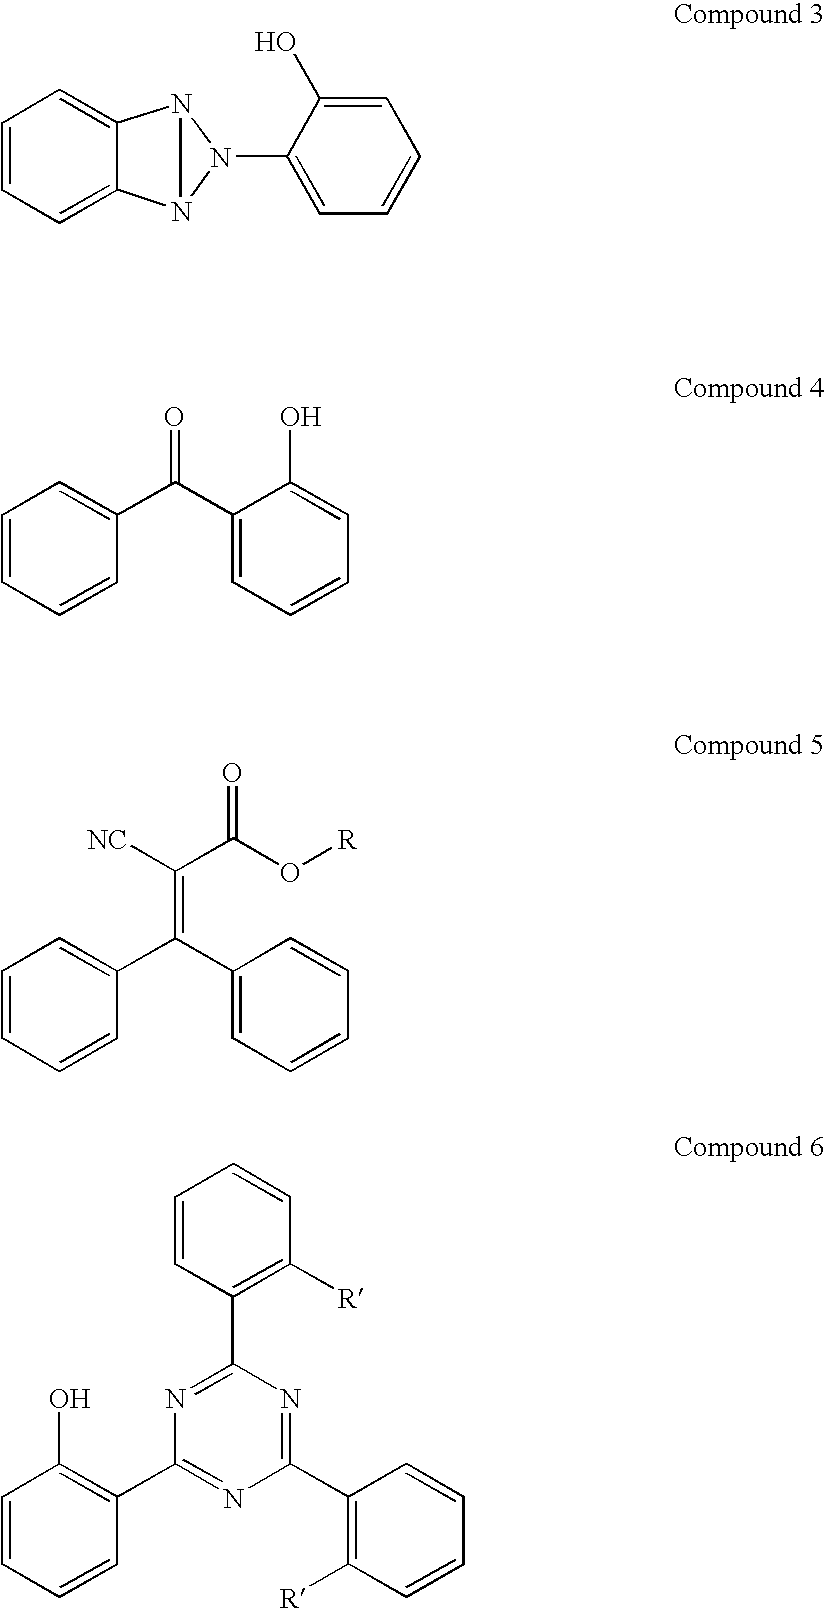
C1=CC=C2C(=C1)N1N2N1C1=CC=CC=C1O.C1=CC=CC(C(C2=CC=CC=C2O)=O)=C1.C1=CC=CC(C(C2=CC=CC=C2)=C(C(O[R])=O)[NC])=C1.C1=CC=CC(C2=NC(C3=C([R])C=CC=C3)=NC(C3=C([R])C=CC=C3)=N2)=C1O
